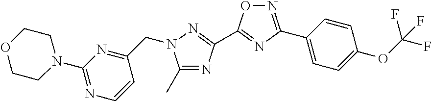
N1=C(C2=CC=C(OC(F)(F)F)C=C2)N=C(C2=NN(CC3=NC(N4CCOCC4)=NC=C3)C(C)=N2)O1
